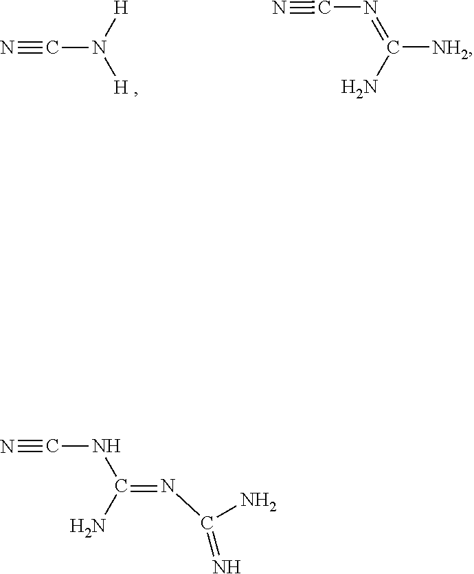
N#CNC(N)=NC(=N)N.N#CN([H ])[H].N#CN=C([NH2])N
